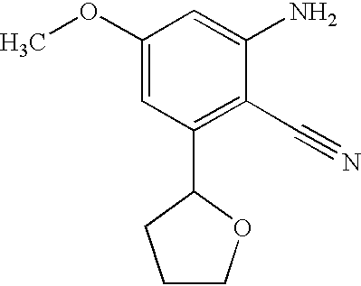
COC1=CC(C2CCCO2)=C(C#N)C(N)=C1
